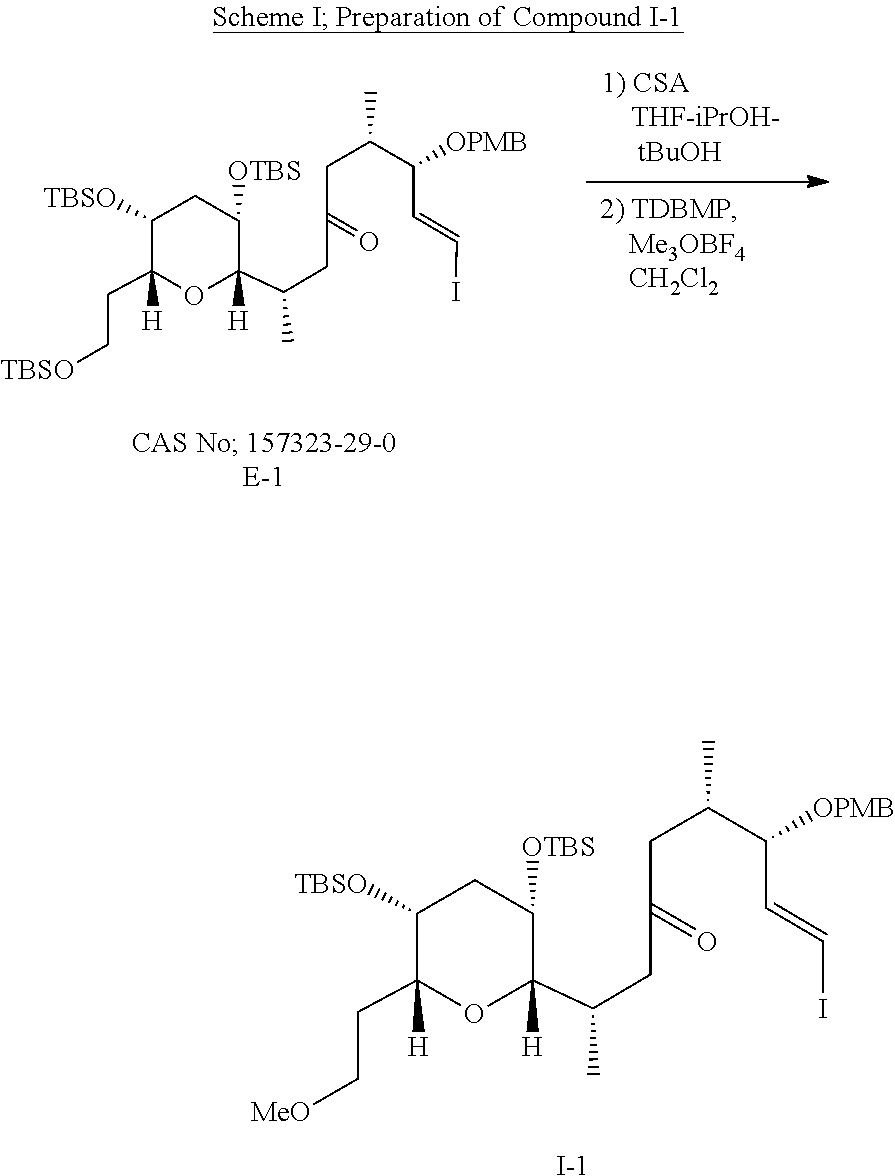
C(C=CI)(C(C)CC(CC(C1([H])C([OTBS])CC([TBSO])C(CC[TBSO])([H])O1)C)=O)[OPMB].C(C=CI)(C(C)CC(CC(C1([H])C([OTBS])CC([TBSO])C(CC[MeO])([H])O1)C)=O)[OPMB].[I-]
